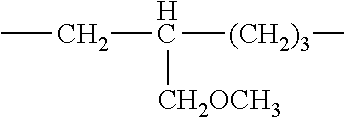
C([(CH2)3]C)(CC)[CH2OCH3]
